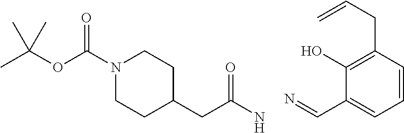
CC(OC(N1CCC(CC(N)=O)CC1)=O)(C)C.N=CC1=CC=CC(CC=C)=C1O
